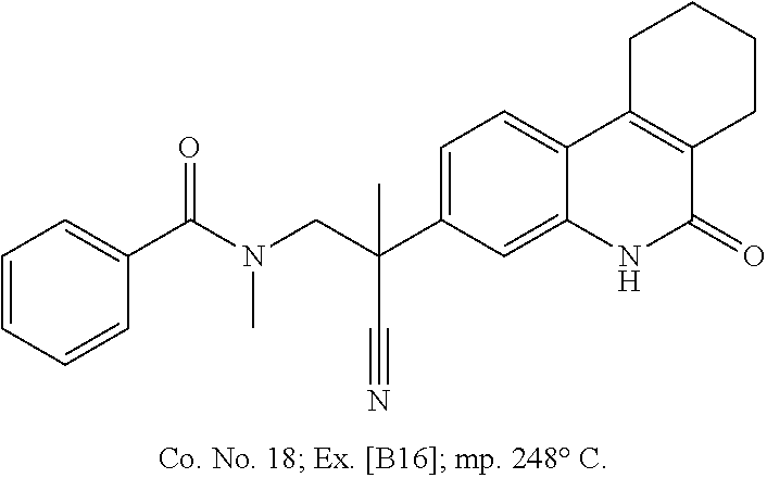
C1(C(N(CC(C2=CC=C3C(=C2)NC(=O)C2=C3CCCC2)(C#N)C)C)=O)=CC=CC=C1
